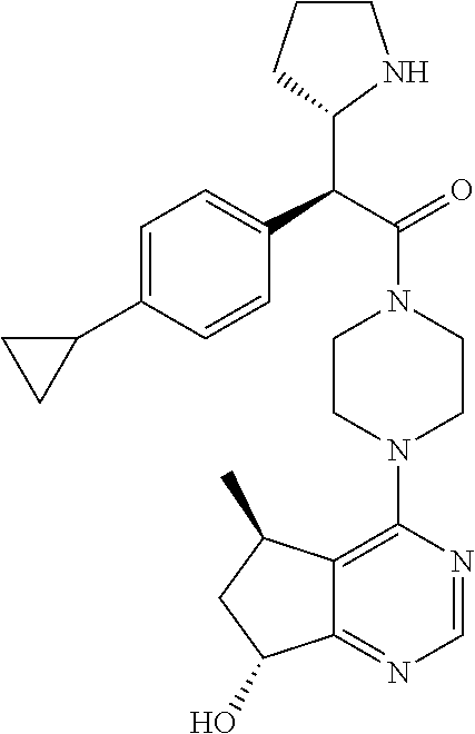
C1=C(C2CC2)C=CC(C(C(=O)N2CCN(C3=C4C(=NC=N3)C(O)CC4C)CC2)C2NCCC2)=C1
